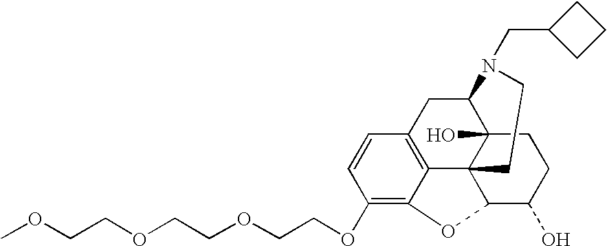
COCCOCCOCCOC1=C2C3=C(C=C1)CC1C4(O)C3(C(C(O)CC4)O2)CCN1CC1CCC1
